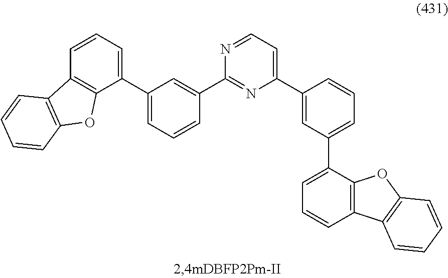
C1=CC(C2=NC(C3=CC(C4=CC=CC5=C4OC4=C5C=CC=C4)=CC=C3)=CC=N2)=CC(C2=CC=CC3=C2OC2=C3C=CC=C2)=C1
